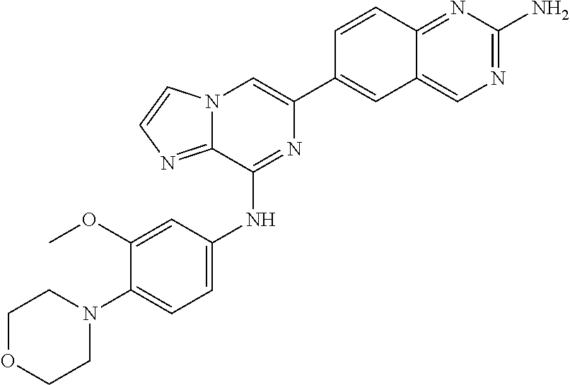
C1(C2=CC3=CN=C(N)N=C3C=C2)=CN2C(=NC=C2)C(NC2=CC=C(N3CCOCC3)C(OC)=C2)=N1
